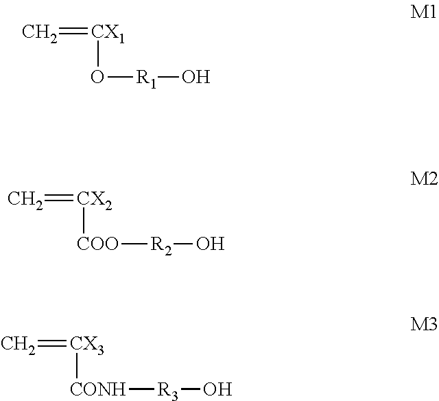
C=[CX1]O[R1]O.C=[CX2][COO][R2]O.C=[CX3][CONH][R3]O
